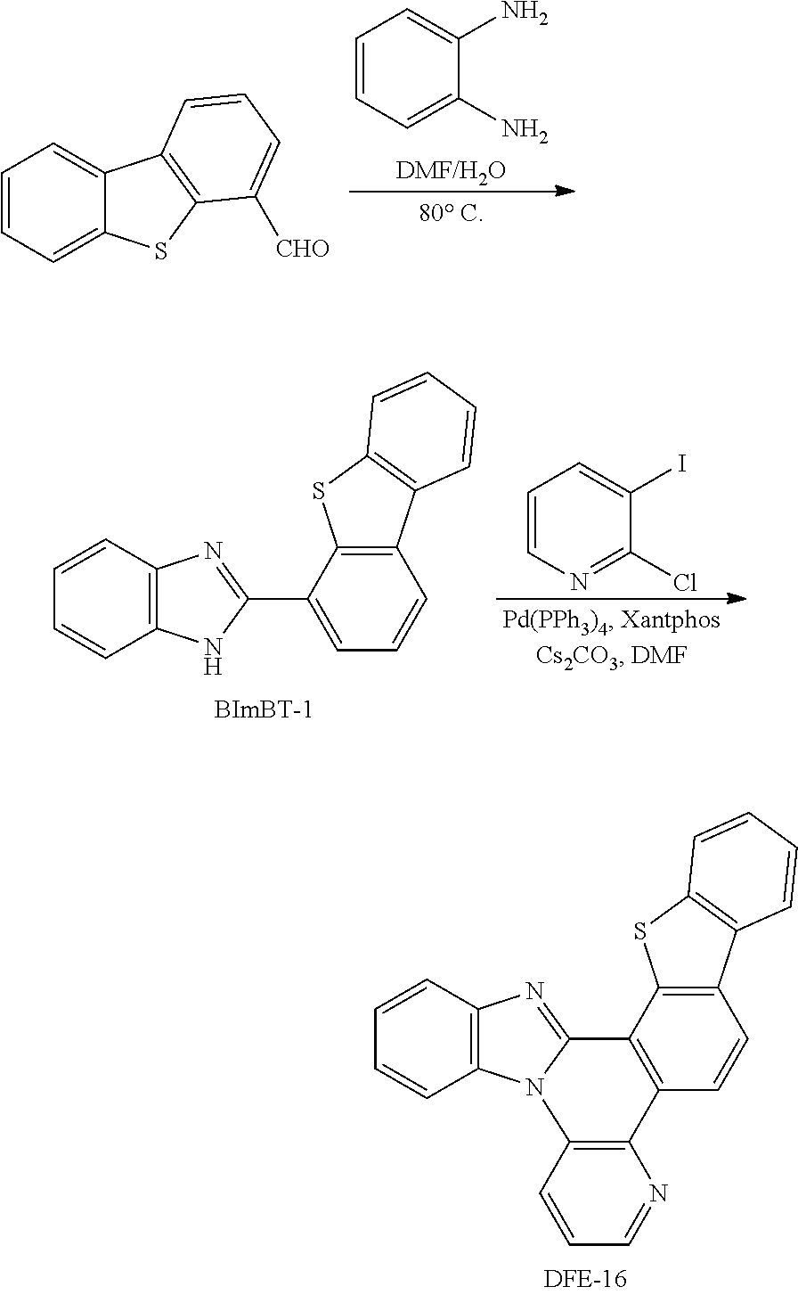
[DMF/H2O].C1=CC=C(N)C(N)=C1.C1=CC=C2C(=C1)C1=C(S2)C([CHO])=CC=C1.C12=C(NC(C3=CC=CC4=C3SC3=C4C=CC=C3)=N1)C=CC=C2.C1=CN=C(Cl)C(I)=C1.C12=C(N3C(=N1)C1=C(C=CC4=C1SC1=C4C=CC=C1)C1=C3C=CC=N1)C=CC=C2
